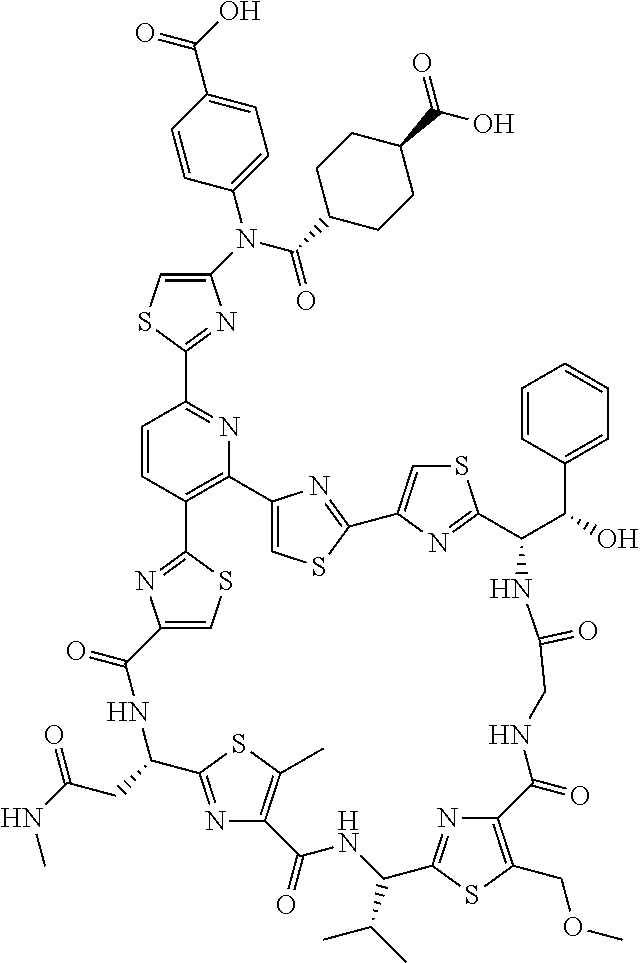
C1(N(C2=CC=C(C(=O)O)C=C2)C(=O)C2CCC(C(O)=O)CC2)=CSC(C2=NC3=C(C=C2)C2=NC(=CS2)C(=O)NC(CC(NC)=O)C2=NC(=C(C)S2)C(=O)NC(C(C)C)C2=NC(=C(COC)S2)C(=O)NCC(=O)NC(C(C2=CC=CC=C2)O)C2=NC(=CS2)C2=NC3=CS2)=N1
